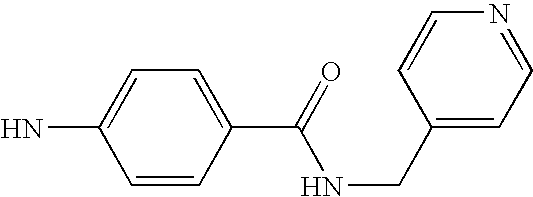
C1=CC(C(=O)NCC2=CC=NC=C2)=CC=C1N
